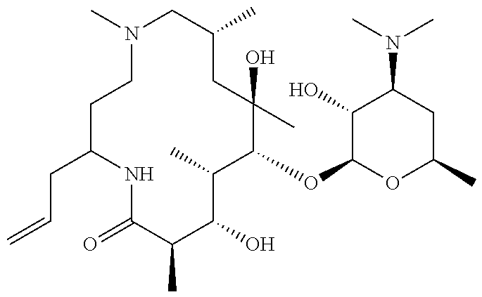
C=CCC1CCN(C)CC(C)CC(O)(C)C(OC2OC(C)CC(N(C)C)C2O)C(C)C(O)C(C)C(=O)N1
